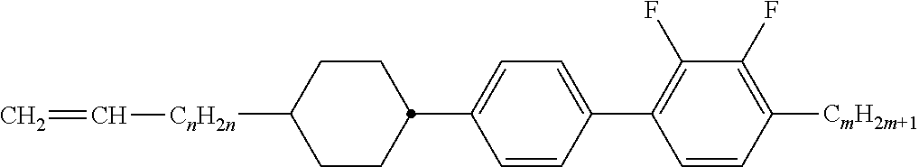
C1([CnH2n]C=C)CCC(C2=CC=C(C3=C(F)C(F)=C([CmH2m+1])C=C3)C=C2)CC1
